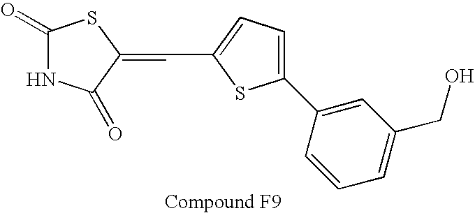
C1(=O)NC(=O)C(=CC2=CC=C(C3=CC(CO)=CC=C3)S2)S1
